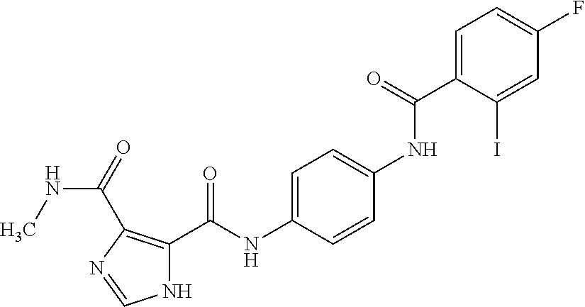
C1=C(C(NC2=CC=C(NC(C3=C(C(=O)NC)N=CN3)=O)C=C2)=O)C(I)=CC(F)=C1
